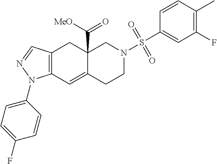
C12=C(C=C3C(C([MeO])=O)(C1)CN(S(C1=CC(F)=C(C)C=C1)(=O)=O)CC3)N(C1=CC=C(F)C=C1)N=C2
